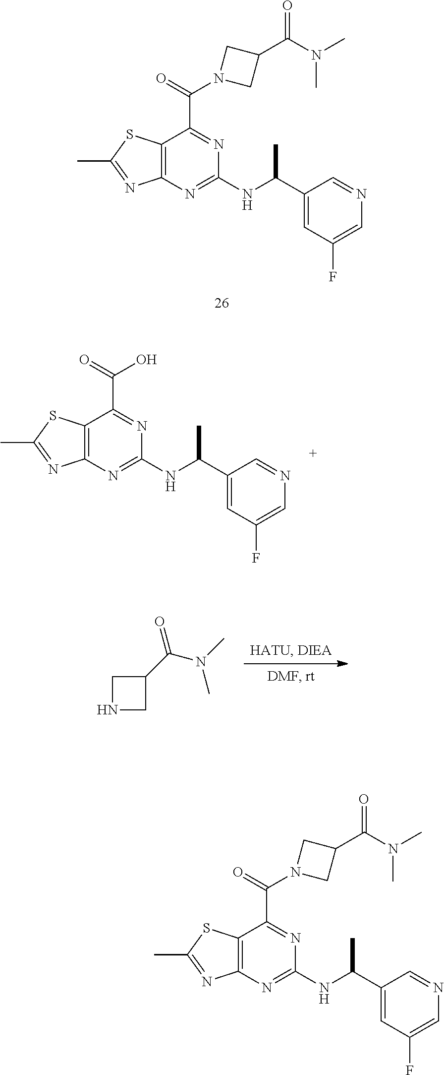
CC1=NC2=C(S1)C(C(=O)N1CC(C(N(C)C)=O)C1)=NC(NC(C)C1=CC(F)=CN=C1)=N2.CC1=NC2=C(S1)C(C(=O)N1CC(C(N(C)C)=O)C1)=NC(NC(C)C1=CC(F)=CN=C1)=N2.CC1=NC2=C(S1)C(C(=O)O)=NC(NC(C)C1=CC(F)=CN=C1)=N2.C1NCC1C(N(C)C)=O
